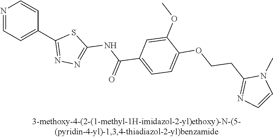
N1=CC=C(C2=NN=C(NC(C3=CC=C(OCCC4=NC=CN4C)C(OC)=C3)=O)S2)C=C1
